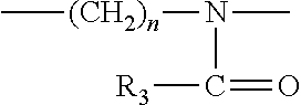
C[(CH2)n]N(C([R3])=O)C
